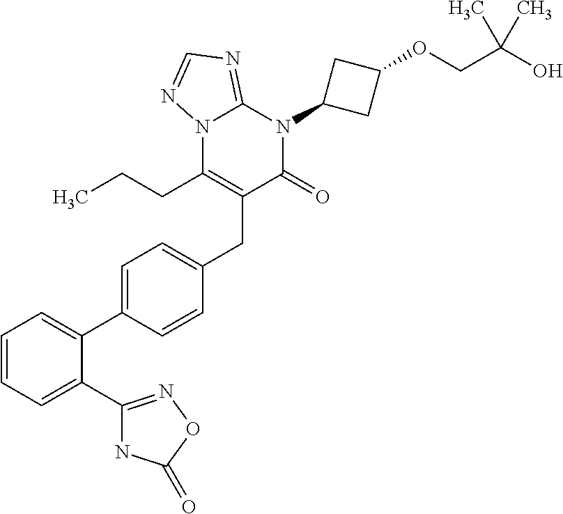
C(C1=C(CCC)N2C(=NC=N2)N(C2CC(OCC(O)(C)C)C2)C1=O)C1=CC=C(C2=CC=CC=C2C2=NOC(=O)N2)C=C1
